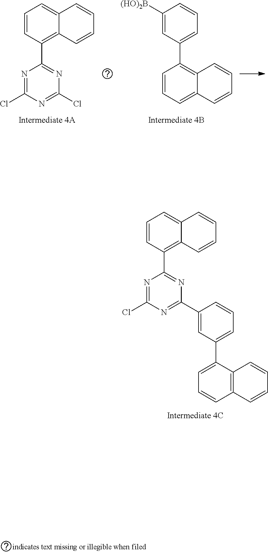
C1=CC(C2=NC(C3=CC(C4=CC=CC5=C4C=CC=C5)=CC=C3)=NC(Cl)=N2)=C2C(=C1)C=CC=C2.C1=CC(C2=NC(Cl)=NC(Cl)=N2)=C2C(=C1)C=CC=C2.C1([(HO)2B])=CC(C2=C3C(=CC=C2)C=CC=C3)=CC=C1
